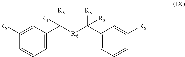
C(C1=CC=CC([R5])=C1)([R6]C([R3])([R3])C1=CC=CC([R5])=C1)([R3])[R3]
